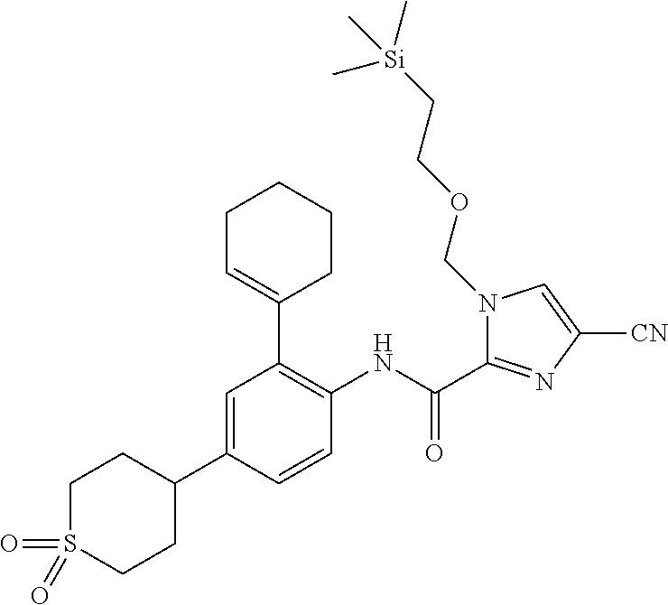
C1=C(C2CCS(=O)(=O)CC2)C=CC(NC(=O)C2=NC([CN])=CN2COCC[Si](C)(C)C)=C1C1=CCCCC1
